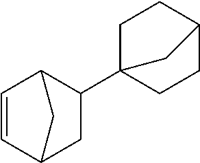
C1=CC2C(C34CCC(CC3)C4)CC1C2
